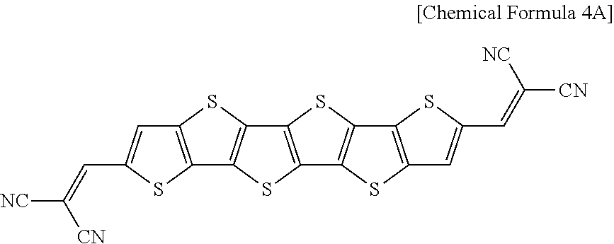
C12=C(SC3=C1SC1=C3SC3=C1SC1=C3SC(C=C([NC])[CN])=C1)C=C(C=C([CN])[NC])S2
